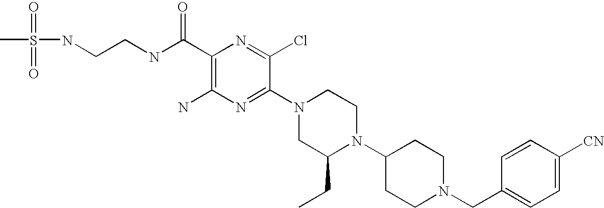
C1(C(NCCNS(C)(=O)=O)=O)=C(N)N=C(N2CC(CC)N(C3CCN(CC4=CC=C([CN])C=C4)CC3)CC2)C(Cl)=N1
